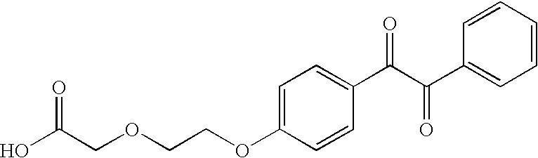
OC(COCCOC1=CC=C(C(C(C2=CC=CC=C2)=O)=O)C=C1)=O
